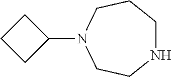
C1(N2CCNCCC2)CCC1
